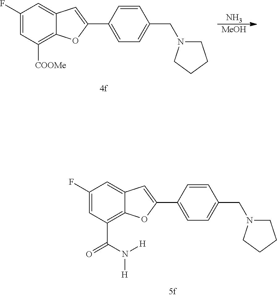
C1(F)=CC([COOMe])=C2C(=C1)C=C(C1=CC=C(CN3CCCC3)C=C1)O2.N.[MeOH].C1(F)=CC(C(N([H])[H])=O)=C2C(=C1)C=C(C1=CC=C(CN3CCCC3)C=C1)O2
